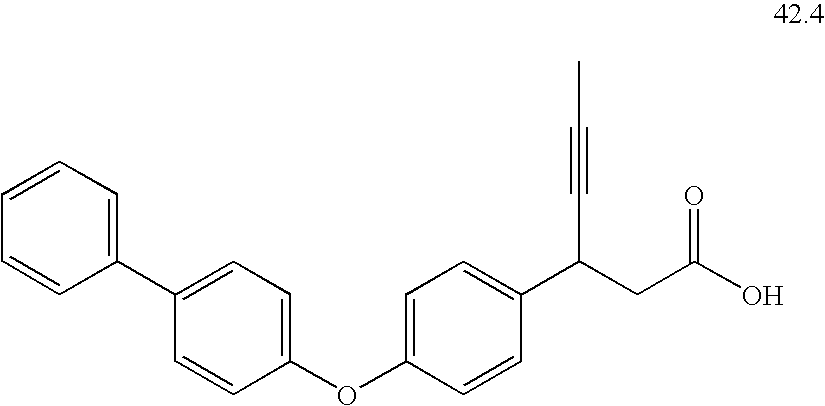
C1=CC=C(C2=CC=C(OC3=CC=C(C(CC(O)=O)C#CC)C=C3)C=C2)C=C1
